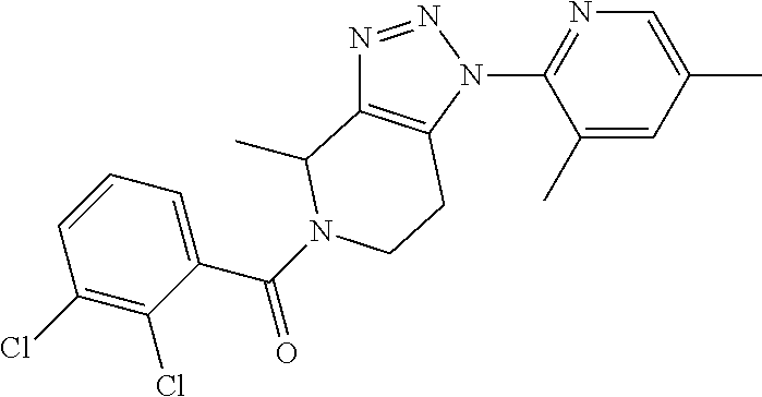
N1=NN(C2=NC=C(C)C=C2C)C2=C1C(C)N(C(C1=CC=CC(Cl)=C1Cl)=O)CC2
